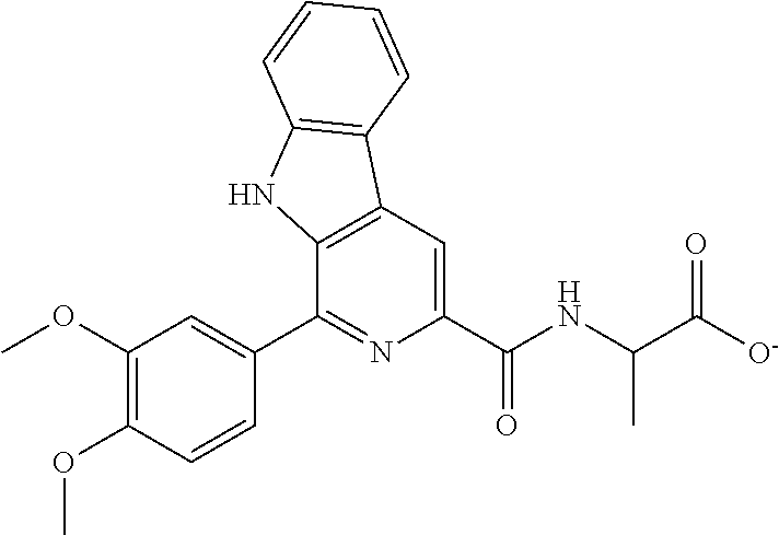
C12=C(C=C(C(NC(C([O-])=O)C)=O)N=C1C1=CC(OC)=C(OC)C=C1)C1=C(N2)C=CC=C1
